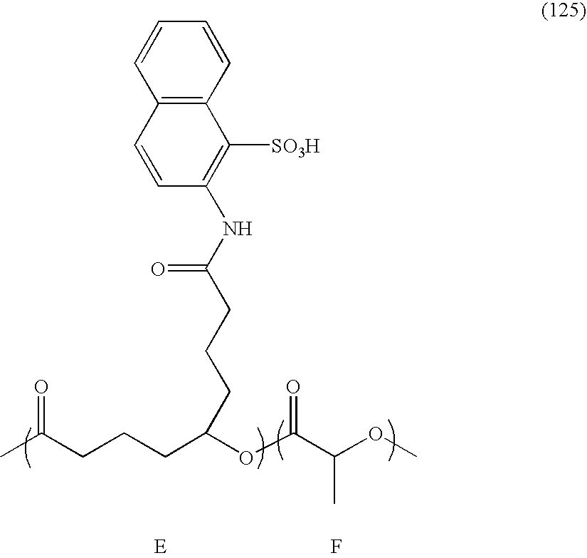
F.C(CCCC(OC(C(OC)C)=O)CCCC(NC1=C([SO3H])C2=C(C=C1)C=CC=C2)=O)(C)=O.[E]
